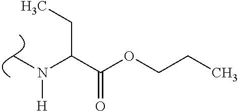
C(C(OCCC)=O)(N(C)[H])CC
